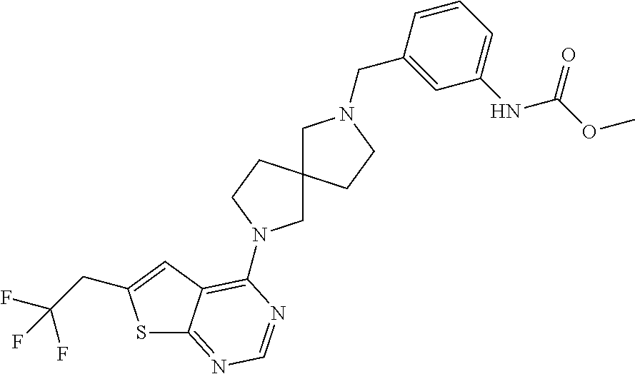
S1C2=NC=NC(N3CC4(CC3)CN(CC3=CC(NC(OC)=O)=CC=C3)CC4)=C2C=C1CC(F)(F)F
